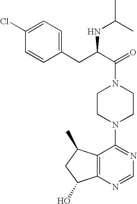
C(N1CCN(C2=NC=NC3=C2C(C)CC3O)CC1)(C(CC1=CC=C(Cl)C=C1)NC(C)C)=O
